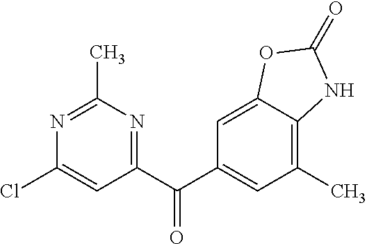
N1=C(C)N=C(C(C2=CC(C)=C3C(=C2)OC(=O)N3)=O)C=C1Cl
